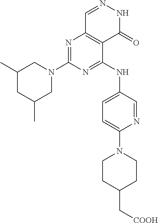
C1(C)CC(C)CN(C2=NC3=C(C(NC4=CC=C(N5CCC(C[COOH])CC5)N=C4)=N2)C(=O)NN=C3)C1
